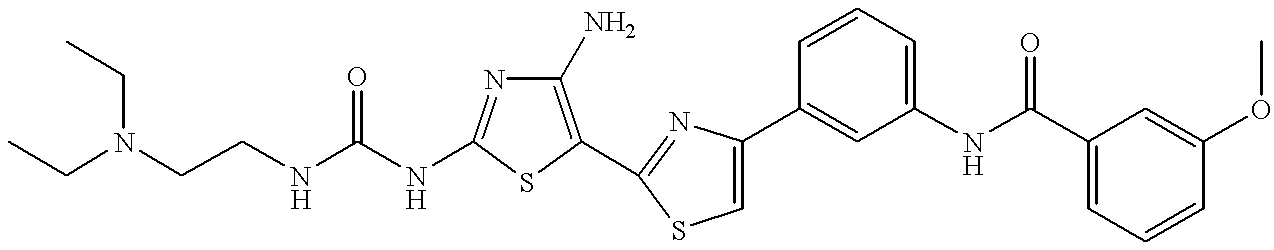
C(NC1=NC(N)=C(C2=NC(C3=CC(NC(C4=CC=CC(OC)=C4)=O)=CC=C3)=CS2)S1)(NCCN(CC)CC)=O
